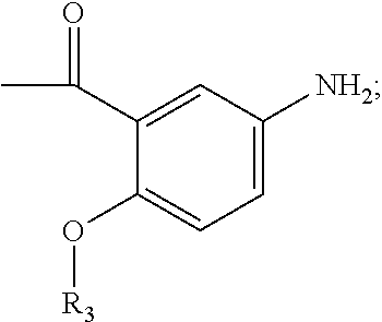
C1=C([NH2])C=C(C(C)=O)C(O[R3])=C1
